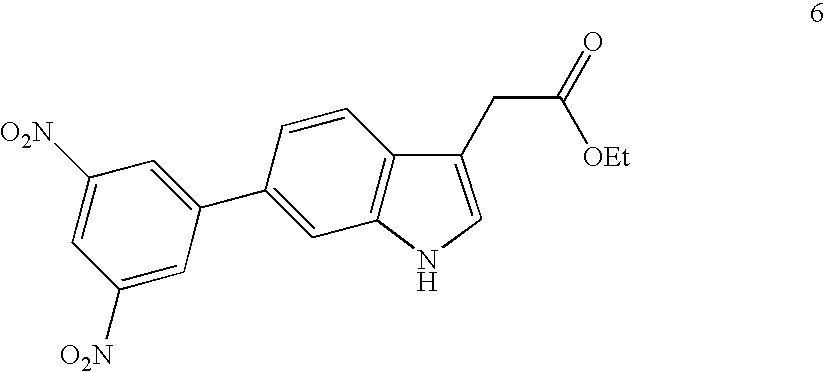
C1([O2N])=CC(C2=CC3=C(C=C2)C(CC(=O)[OEt])=CN3)=CC([O2N])=C1
